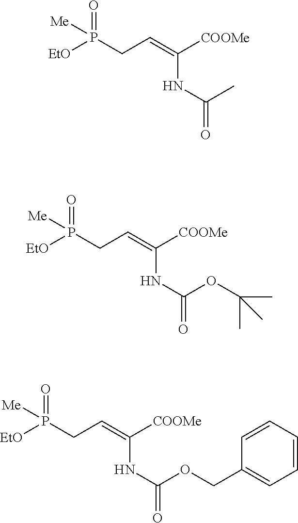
[EtO]P(CC=C([COOMe])NC(=O)C)(=O)[Me].[EtO]P(CC=C([COOMe])NC(=O)OC(C)(C)C)(=O)[Me].[EtO]P(CC=C([COOMe])NC(=O)OCC1=CC=CC=C1)(=O)[Me]
